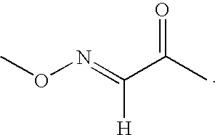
CON=C(C(C)=O)[H]
